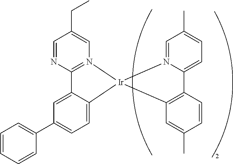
C12=N(C=C(CC)C=N1)[Ir]1(C3=CC=C(C4=CC=CC=C4)C=C23)C2=C(C3=CC=C(C)C=N31)C=CC(C)=C2
